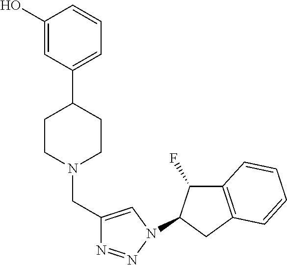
C1(O)=CC(C2CCN(CC3=CN(C4C(F)C5=C(C4)C=CC=C5)N=N3)CC2)=CC=C1
